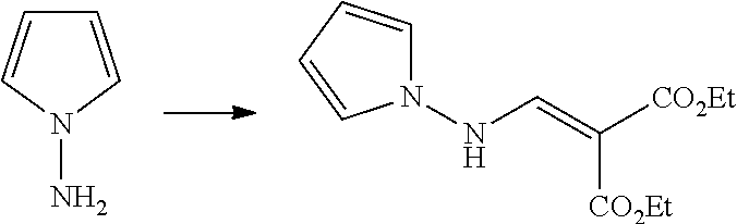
NN1C=CC=C1.N1(NC=C([CO2Et])[CO2Et])C=CC=C1
